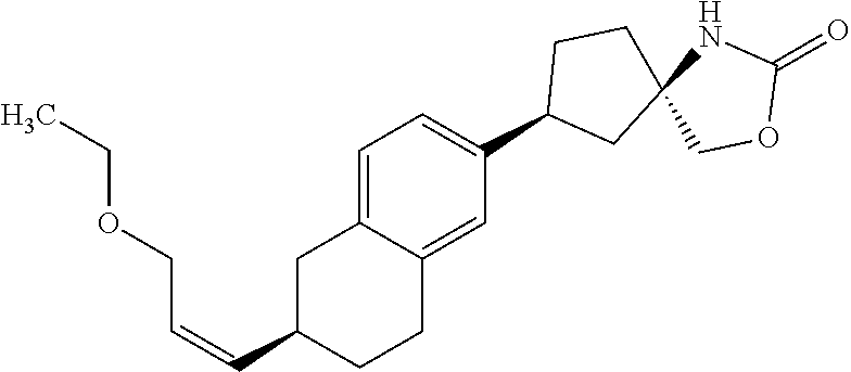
C1C(C=CCOCC)CCC2=CC(C3CC4(CC3)COC(=O)N4)=CC=C12
